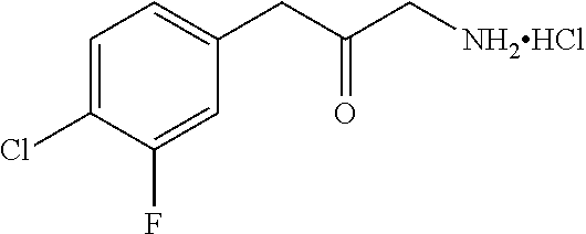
C1=C(Cl)C(F)=CC(CC(C[NH2HCl])=O)=C1
